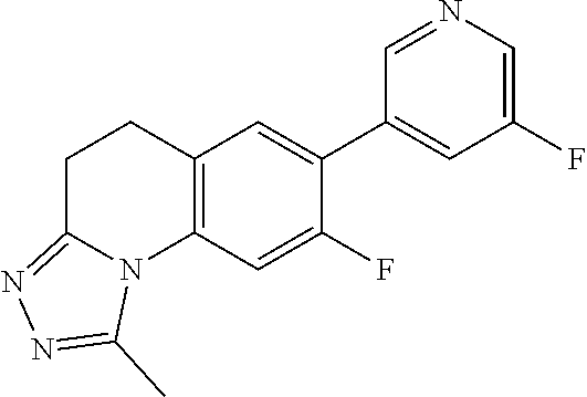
C12=C(C=C(F)C(C3=CC(F)=CN=C3)=C1)N1C(=NN=C1C)CC2
